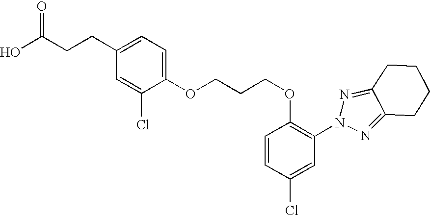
C(CCC1=CC=C(OCCCOC2=C(N3N=C4C(=N3)CCCC4)C=C(Cl)C=C2)C(Cl)=C1)(O)=O
